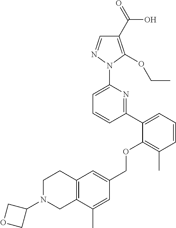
C1(C2=CC=CC(C)=C2OCC2=CC3=C(C(C)=C2)CN(C2COC2)CC3)=NC(N2N=CC(C(=O)O)=C2OCC)=CC=C1
